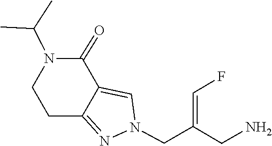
N1(CC(CN)=CF)N=C2CCN(C(C)C)C(=O)C2=C1
